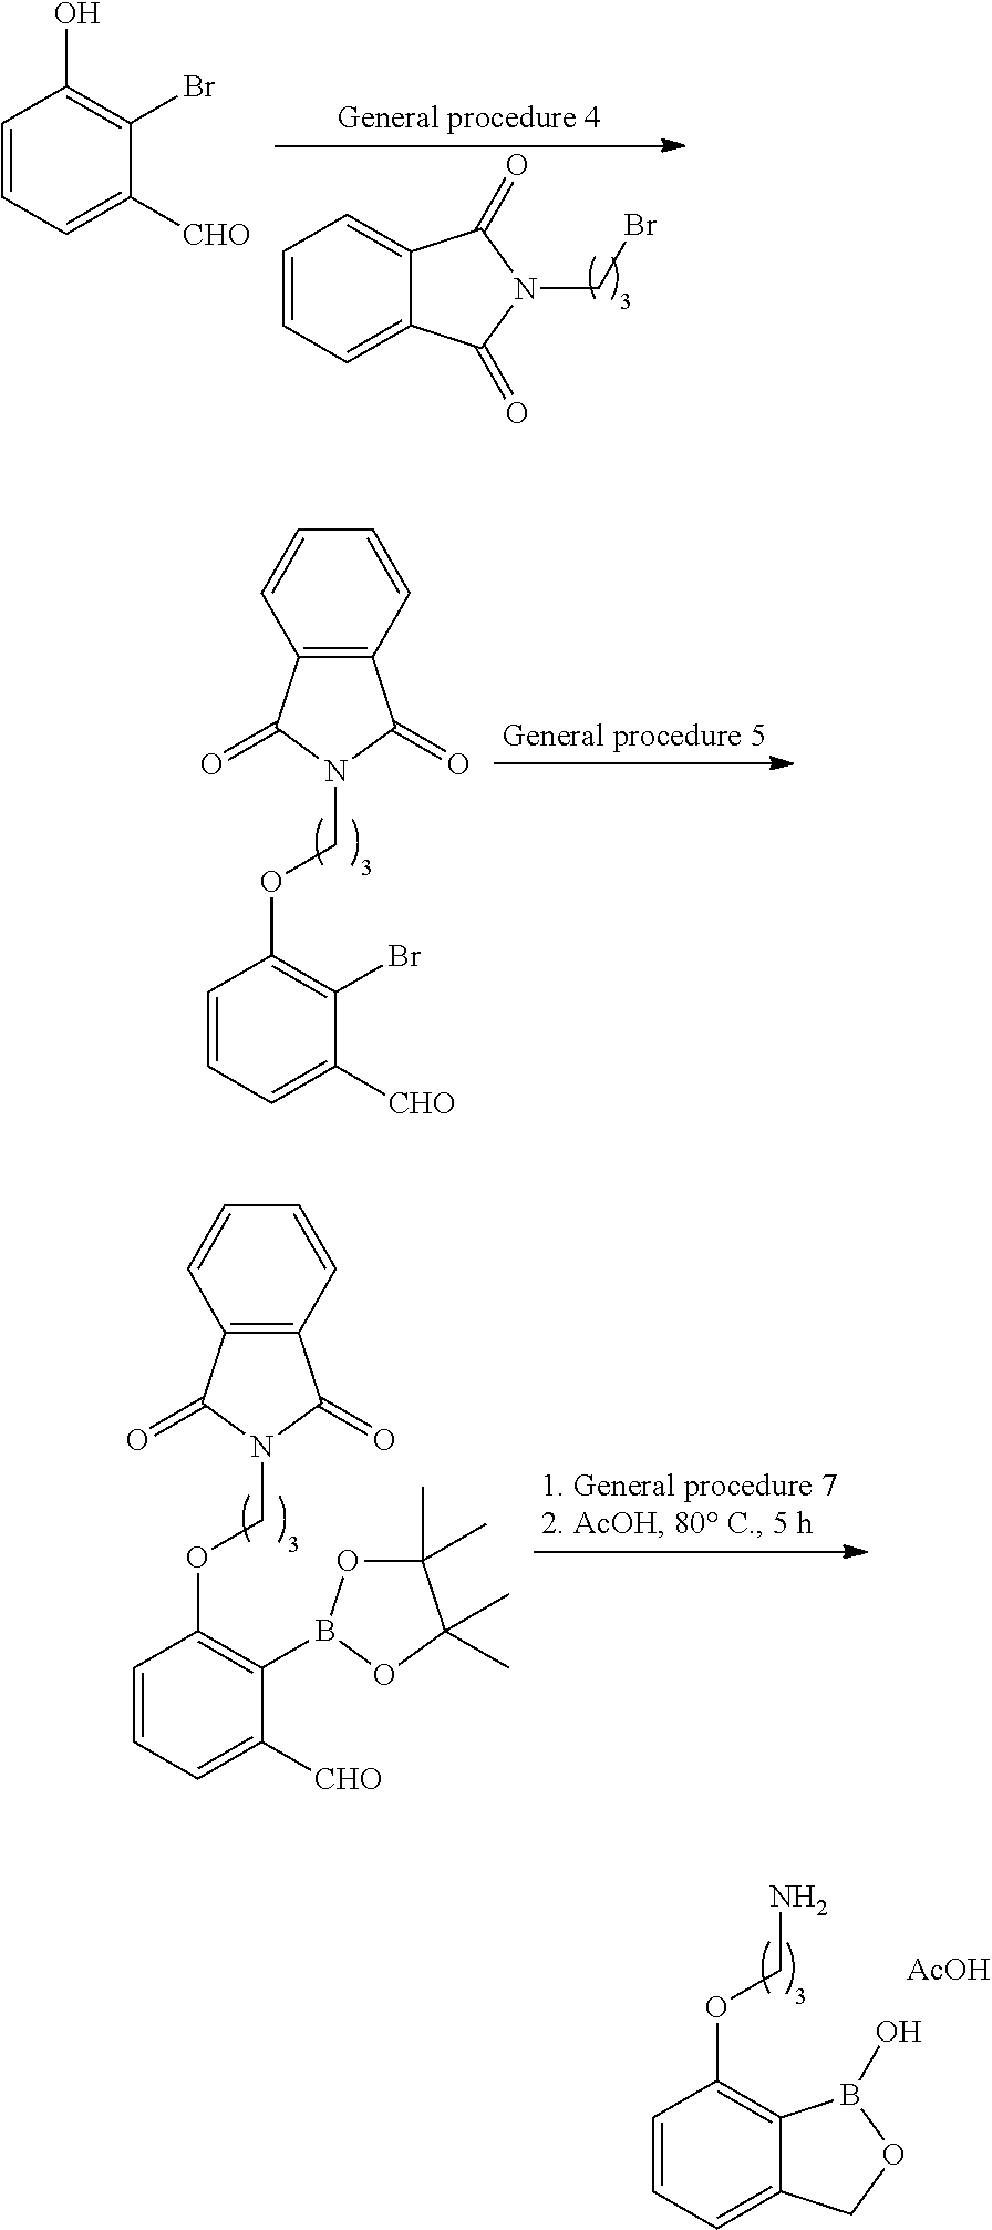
C1=CC=C2C(=C1OCN)B(O)OC2.[AcOH].C1=CC=C2C(=C1)C(=O)N(CBr)C2=O.C1=CC=C([CHO])C(Br)=C1O.C1=CC2=C(C=C1)C(=O)N(COC1=C(Br)C([CHO])=CC=C1)C2=O.C1=CC2=C(C=C1)C(=O)N(COC1=C(B3OC(C)(C)C(C)(C)O3)C([CHO])=CC=C1)C2=O
